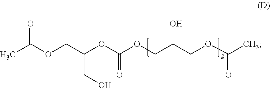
CC(OCC(OC(OCC(COC(C)=O)O)=O)CO)=O
